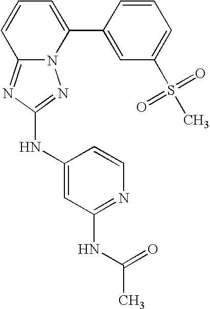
N12C(=NC(NC3=CC(NC(C)=O)=NC=C3)=N1)C=CC=C2C1=CC(S(C)(=O)=O)=CC=C1
